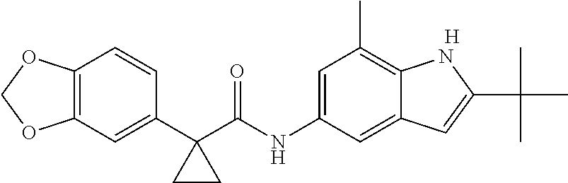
C1(C2(C(NC3=CC(C)=C4C(=C3)C=C(C(C)(C)C)N4)=O)CC2)=CC2=C(C=C1)OCO2.[H]
